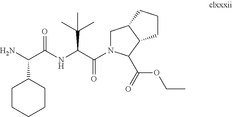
NC(C(NC(C(=O)N1CC2C(C1C(=O)OCC)CCC2)C(C)(C)C)=O)C1CCCCC1
